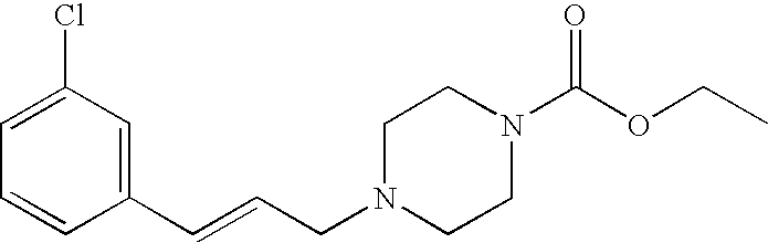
C1(C=CCN2CCN(C(OCC)=O)CC2)=CC(Cl)=CC=C1
